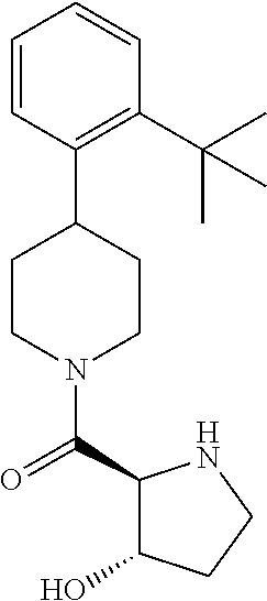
C1CN(C(=O)C2C(O)CCN2)CCC1C1=C(C(C)(C)C)C=CC=C1
